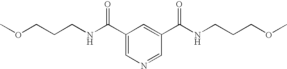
COCCCNC(C1=CN=CC(C(NCCCOC)=O)=C1)=O
